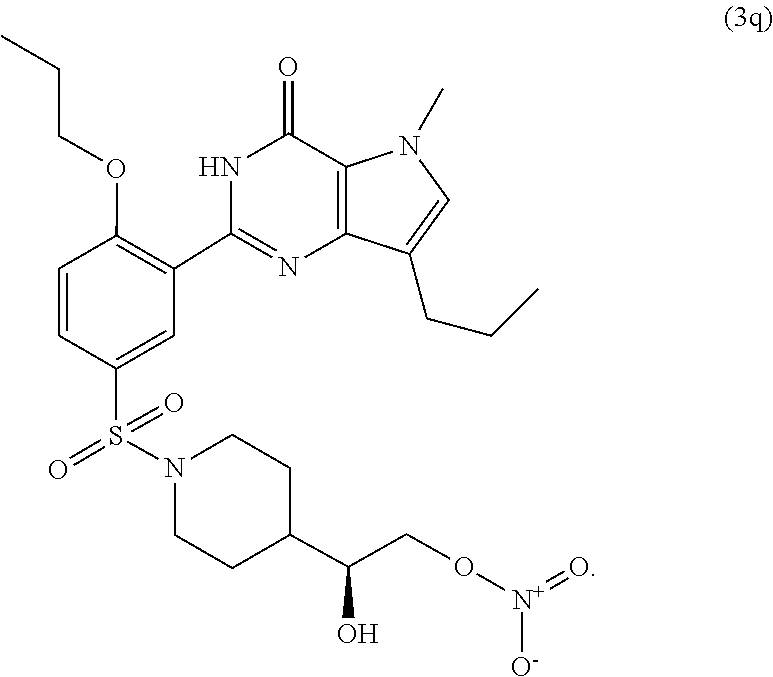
O=[N+]([O-])OCC(O)C1CCN(S(=O)(=O)C2=CC(C3=NC4=C(C(=O)N3)N(C)C=C4CCC)=C(OCCC)C=C2)CC1
